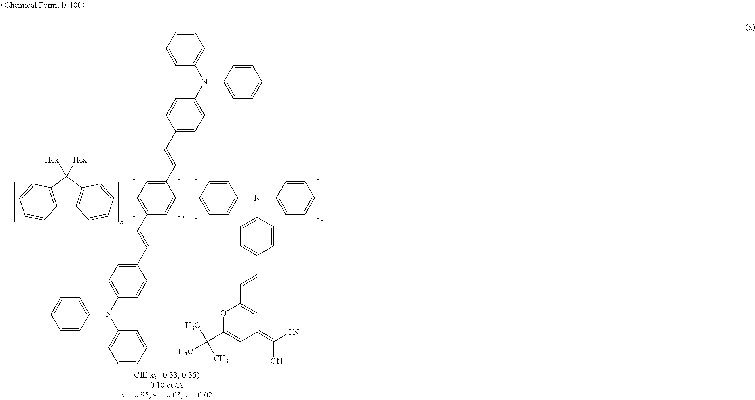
C12=C(C([Hex])([Hex])C3=C1C=CC(C1=C(C=CC4=CC=C(N(C5=CC=CC=C5)C5=CC=CC=C5)C=C4)C=C(C4=CC=C(N(C5=CC=C(C)C=C5)C5=CC=C(C=CC6=CC(=C([CN])[CN])C=C(C(C)(C)C)O6)C=C5)C=C4)C(C=CC4=CC=C(N(C5=CC=CC=C5)C5=CC=CC=C5)C=C4)=C1)=C3)C=C(C)C=C2
